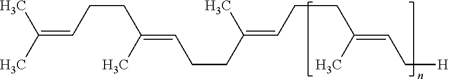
CC(=CCCC(=CCCC(=CCCC(=CC[H])C)C)C)C
